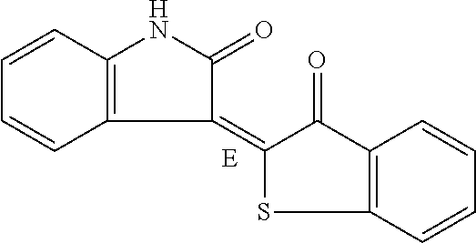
C12=C(C=CC=C1)NC(=O)C2=C1SC2=C(C=CC=C2)C1=O
